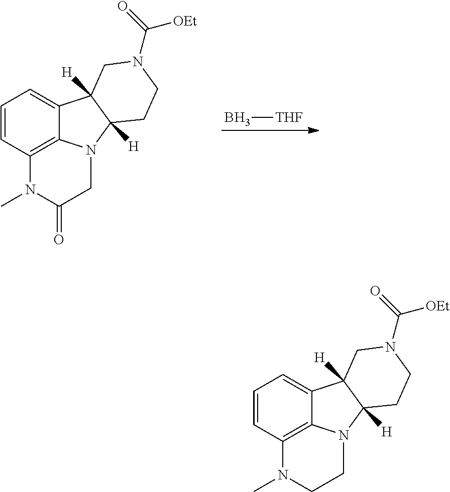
C1=CC2=C3C(=C1)C1([H])C([H])(N3CC(=O)N2C)CCN(C([OEt])=O)C1.B[THF].C1=CC2=C3C(=C1)C1([H])C([H])(N3CCN2C)CCN(C([OEt])=O)C1
